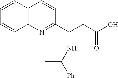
C12=C(C=CC=C1)C=CC(C(CC(O)=O)NC([Ph])C)=N2
